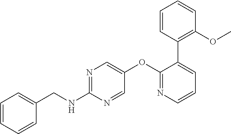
C1=CC=CC(CNC2=NC=C(OC3=NC=CC=C3C3=C(OC)C=CC=C3)C=N2)=C1
